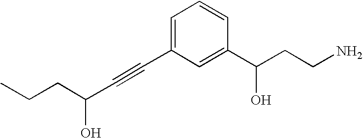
C(C#CC1=CC=CC(C(CCN)O)=C1)(CCC)O
